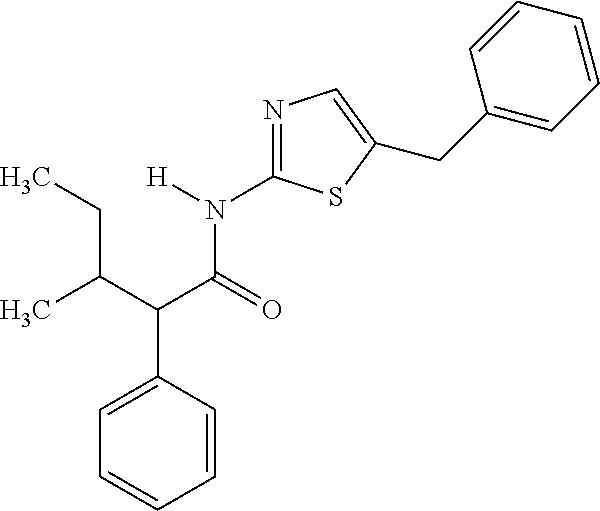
C1=CC(C(C(CC)C)C(N(C2=NC=C(CC3=CC=CC=C3)S2)[H])=O)=CC=C1
